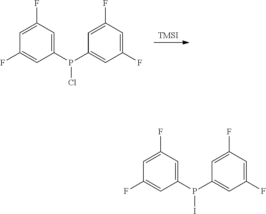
[TMSI].C1=C(F)C=C(P(C2=CC(F)=CC(F)=C2)Cl)C=C1F.C1=C(F)C=C(P(C2=CC(F)=CC(F)=C2)I)C=C1F
